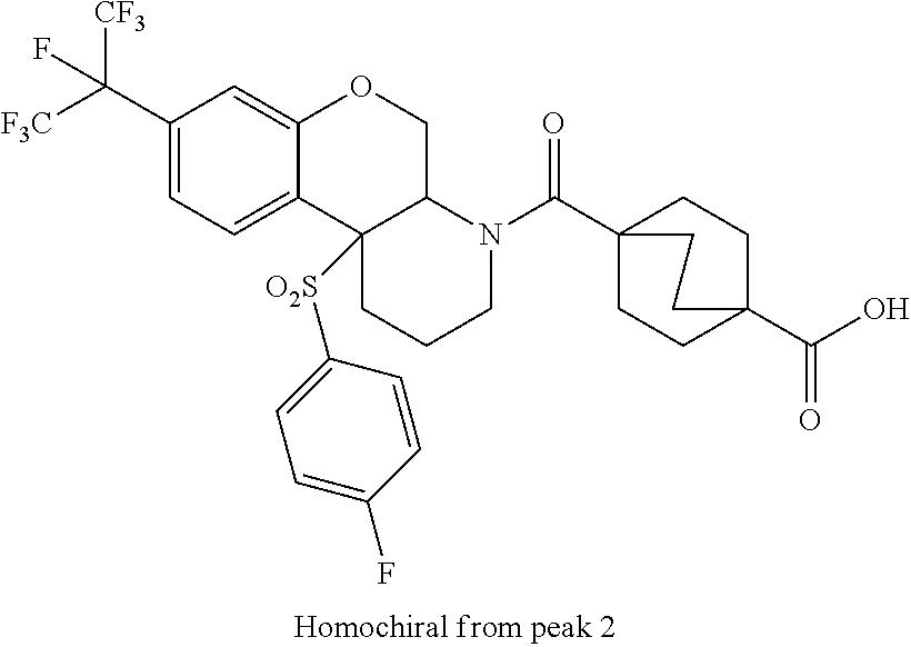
C1(C([F3C])([CF3])F)=CC=C2C(=C1)OCC1C2([O2S]C2=CC=C(F)C=C2)CCCN1C(C12CCC(C(=O)O)(CC1)CC2)=O
